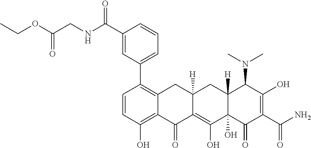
C1=CC(O)=C2C(=C1C1=CC=CC(C(NCC(OCC)=O)=O)=C1)CC1([H])C(=C(O)C3(O)C([H])(C1)C(N(C)C)C(O)=C(C(N)=O)C3=O)C2=O
